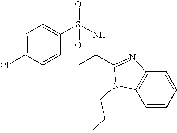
C1=C(Cl)C=CC(S(NC(C)C2=NC3=C(C=CC=C3)N2CCC)(=O)=O)=C1
